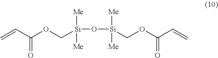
C=CC(OC[Si](O[Si]([Me])([Me])COC(C=C)=O)([Me])[Me])=O
